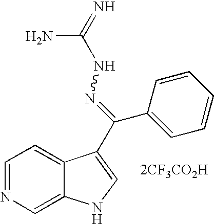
C1=NC=C2C(=C1)C(C(C1=CC=CC=C1)=NNC(N)=N)=CN2.[2CF3CO2H]
